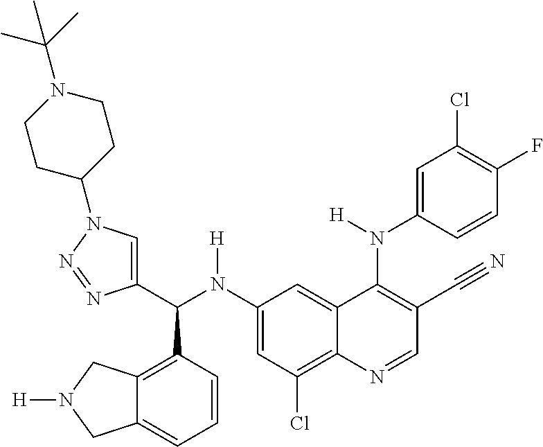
C1(N(C(C2=CN(C3CCN(C(C)(C)C)CC3)N=N2)C2=C3C(=CC=C2)CN([H])C3)[H])=CC(Cl)=C2C(=C1)C(N(C1=CC(Cl)=C(F)C=C1)[H])=C(C#N)C=N2
